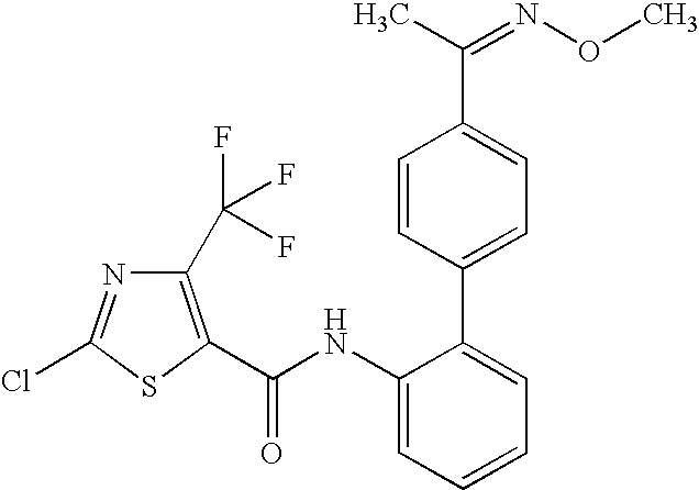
C1(C(F)(F)F)=C(C(=O)NC2=CC=CC=C2C2=CC=C(C(=NOC)C)C=C2)SC(Cl)=N1
